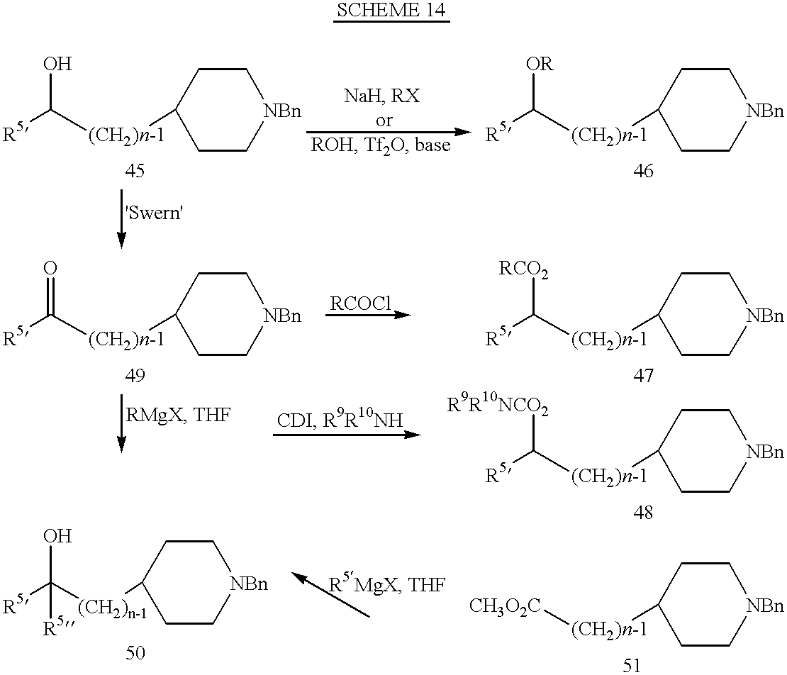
C1C[NBn]CCC1[(CH2)n-1]C([R5])O.C1C[NBn]CCC1[(CH2)n-1]C([R5])(O)[R5].C1C[NBn]CCC1[(CH2)n-1]C([R5])=O.C1C[NBn]CCC1[(CH2)n-1]C([R5])[OR].C1C[NBn]CCC1[(CH2)n-1]C([R5])[RCO2].C1C[NBn]CCC1[(CH2)n-1]C([R5])[R9R10NCO2].C1C[NBn]CCC1[(CH2)n-1][CH3O2C]
